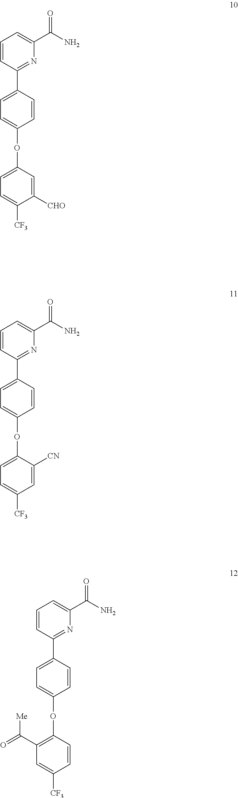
C1=CC(C2=CC=C(OC3=CC=C([CF3])C([CHO])=C3)C=C2)=NC(C(N)=O)=C1.C1=CC(C2=CC=C(OC3=CC=C([CF3])C=C3[CN])C=C2)=NC(C(N)=O)=C1.C1=CC(C2=CC=C(OC3=C(C(=O)[Me])C=C([CF3])C=C3)C=C2)=NC(C(N)=O)=C1
